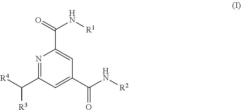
N1=C(C([R4])[R3])C=C(C(N[R2])=O)C=C1C(=O)N[R1]
